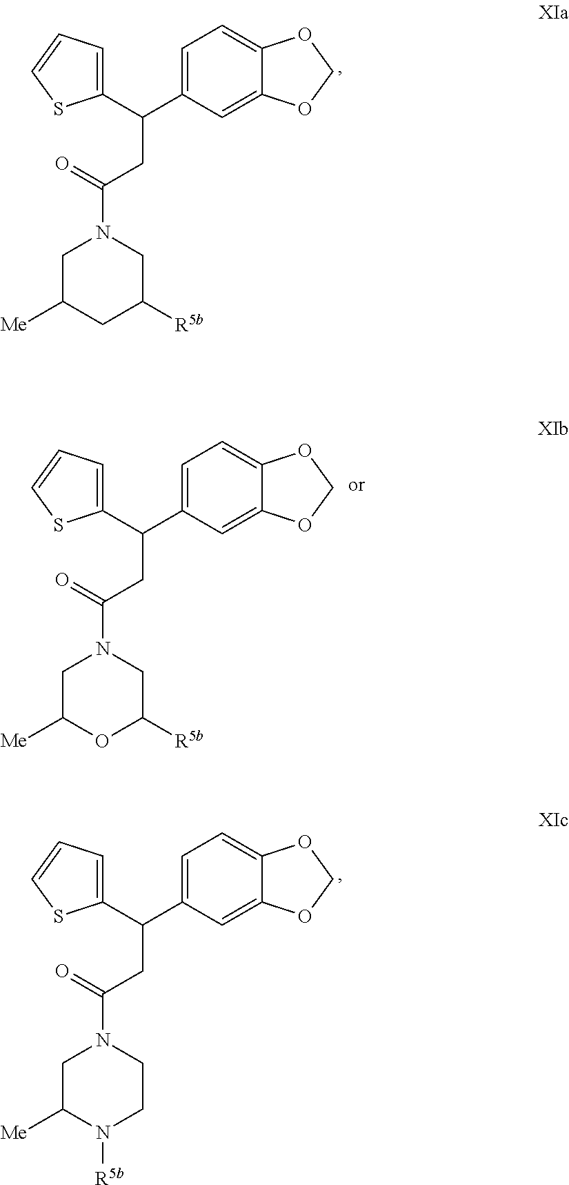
C1(C(CC(=O)N2CC([Me])CC([R5b])C2)C2=CC=C3C(=C2)OCO3)=CC=CS1.C1(C(CC(=O)N2CC([Me])OC([R5b])C2)C2=CC=C3C(=C2)OCO3)=CC=CS1.C1(C(CC(=O)N2CC([Me])N([R5b])CC2)C2=CC=C3C(=C2)OCO3)=CC=CS1
